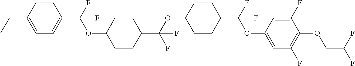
C1=CC(CC)=CC=C1C(F)(OC1CCC(C(OC2CCC(C(F)(OC3=CC(F)=C(OC=C(F)F)C(F)=C3)F)CC2)(F)F)CC1)F
